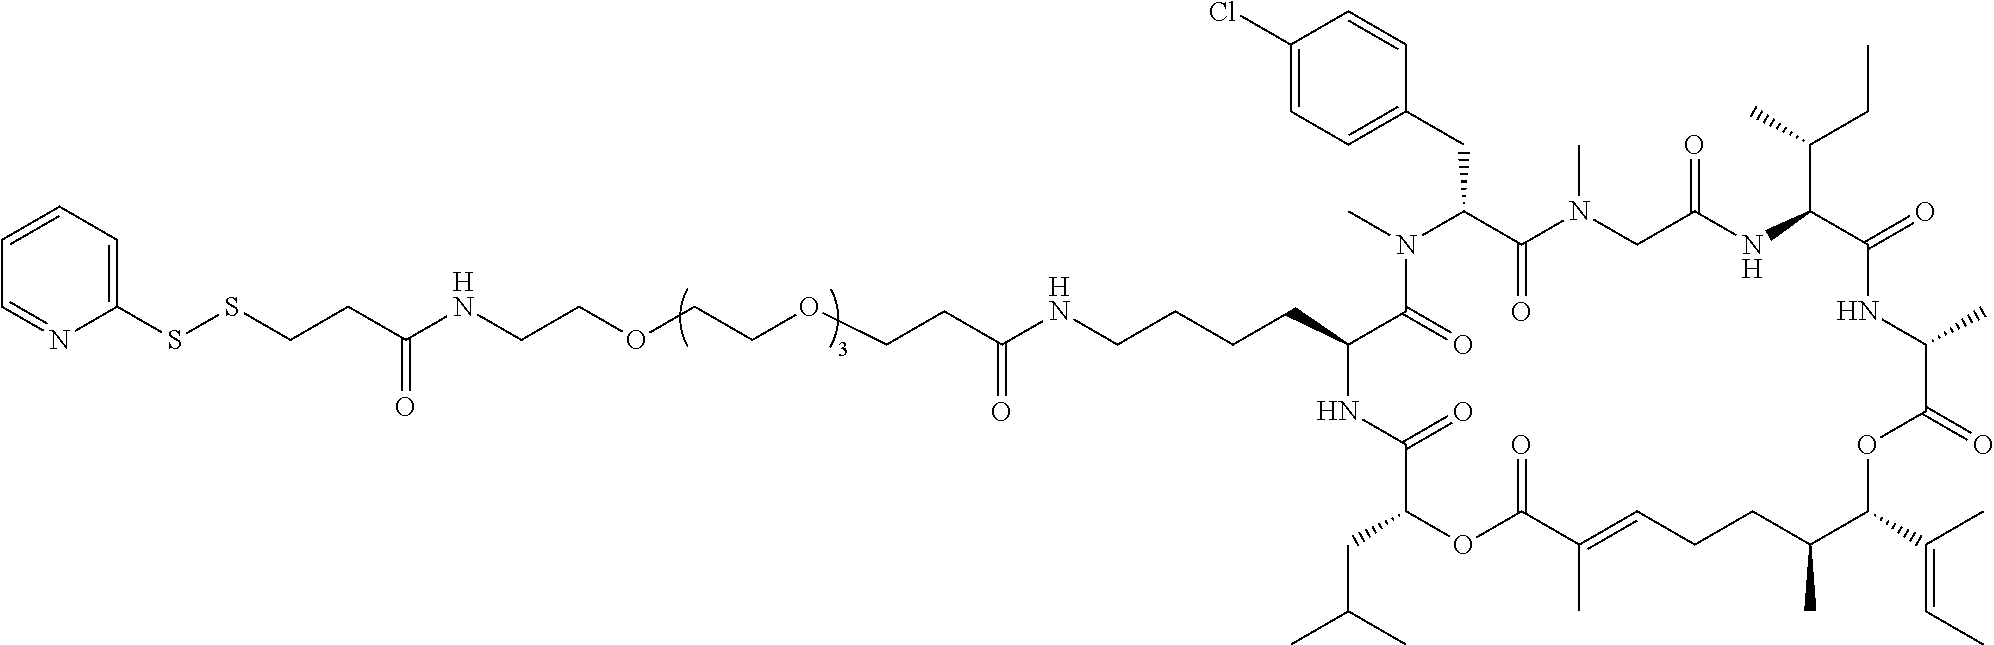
CN1C(CC2=CC=C(Cl)C=C2)C(=O)N(C)CC(=O)NC(C(C)CC)C(=O)NC(C)C(=O)OC(C(=CC)C)C(C)CCC=C(C)C(=O)OC(CC(C)C)C(=O)NC(CCCCNC(CCOCCOCCNC(CCSSC2=CC=CC=N2)=O)=O)C1=O
